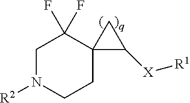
C1N([R2])CCC2(C1(F)F)C([X][R1])C2
